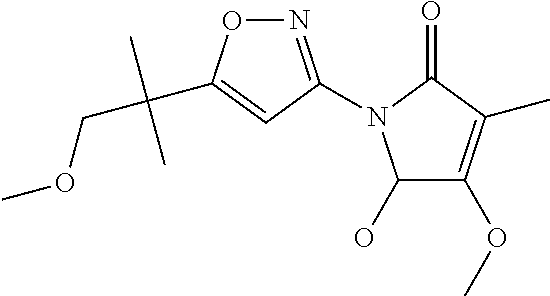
C1(O)C(OC)=C(C)C(=O)N1C1=NOC(C(COC)(C)C)=C1
